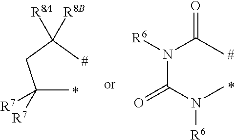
N(C(N(C)[R6])=O)(C(C)=O)[R6].C(C)(CC(C)([R8A])[R8B])([R7])[R7]
